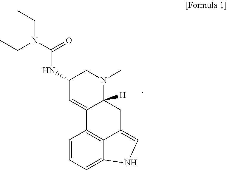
C1=CC=C2C3=C1C1=CC(NC(=O)N(CC)CC)CN(C)C1([H])CC3=CN2
